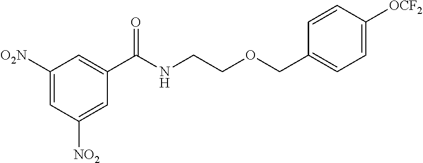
C1(C(NCCOCC2=CC=C([OCF2])C=C2)=O)=CC([O2N])=CC([NO2])=C1
